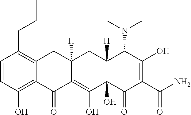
C1=CC(O)=C2C(=C1CCC)CC1([H])C(=C(O)C3(O)C([H])(C1)C(N(C)C)C(O)=C(C(N)=O)C3=O)C2=O
